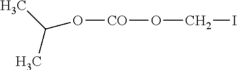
C(C)(C)O[CO]OCI
